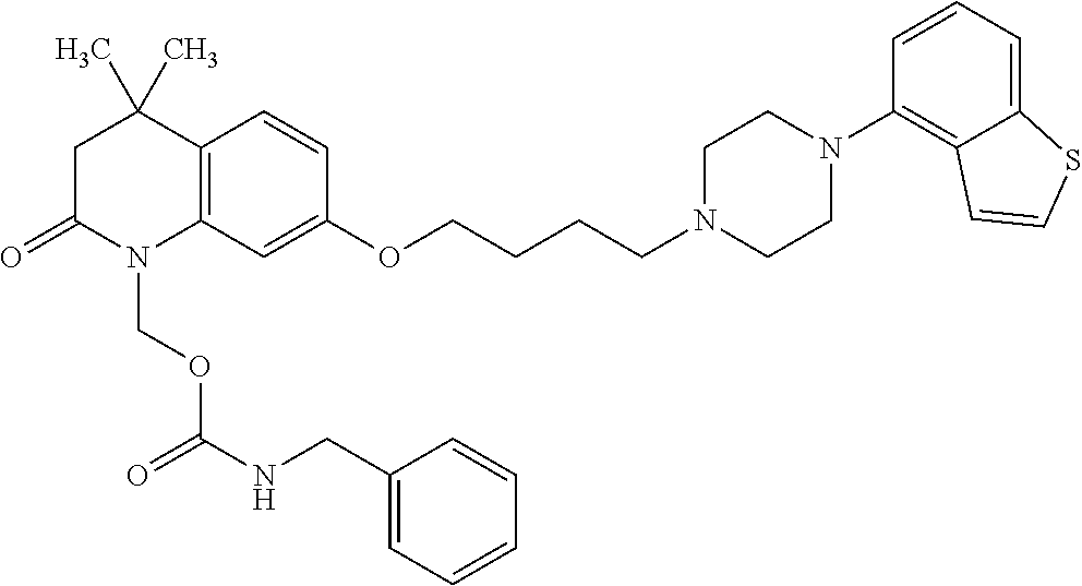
C12=C(C=C(OCCCCN3CCN(C4=C5C(=CC=C4)SC=C5)CC3)C=C1)N(COC(=O)NCC1=CC=CC=C1)C(=O)CC2(C)C
